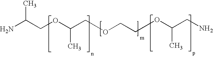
NC(COC(COCCOC(CN)C)C)C
